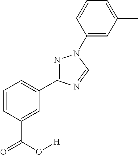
C1=CC(C(O[H])=O)=CC(C2=NN(C3=CC(C)=CC=C3)C=N2)=C1
